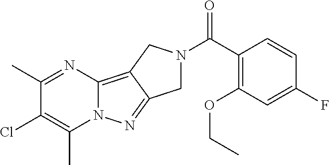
C1(C)=NC2=C3C(=NN2C(C)=C1Cl)CN(C(C1=C(OCC)C=C(F)C=C1)=O)C3
